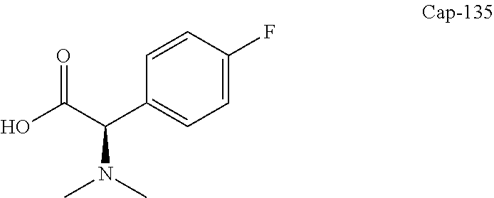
C1=C(F)C=CC(C(C(O)=O)N(C)C)=C1
